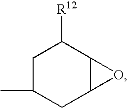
C1C(C)CC2C(C1[R12])O2
